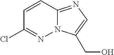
C1(Cl)=NN2C(=NC=C2CO)C=C1
